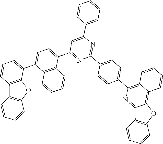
C1=CC=CC2=C3C(=NC(C4=CC=C(C5=NC(C6=CC=CC=C6)=CC(C6=CC=C(C7=CC=CC8=C7OC7=C8C=CC=C7)C7=C6C=CC=C7)=N5)C=C4)=C12)C1=C(O3)C=CC=C1
